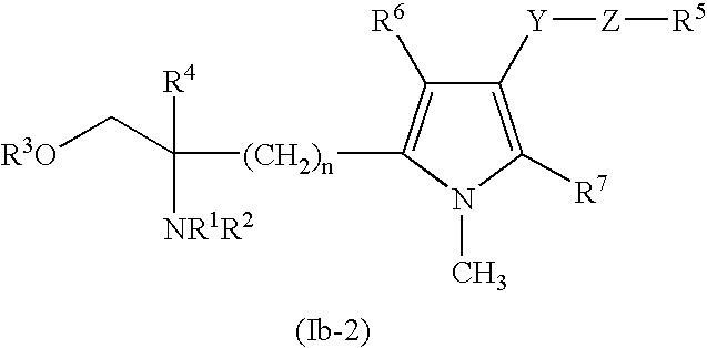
C1([Y][Z][R5])=C([R7])N(C)C([(CH2)n]C([R4])([NR1R2])C[R3O])=C1[R6]
